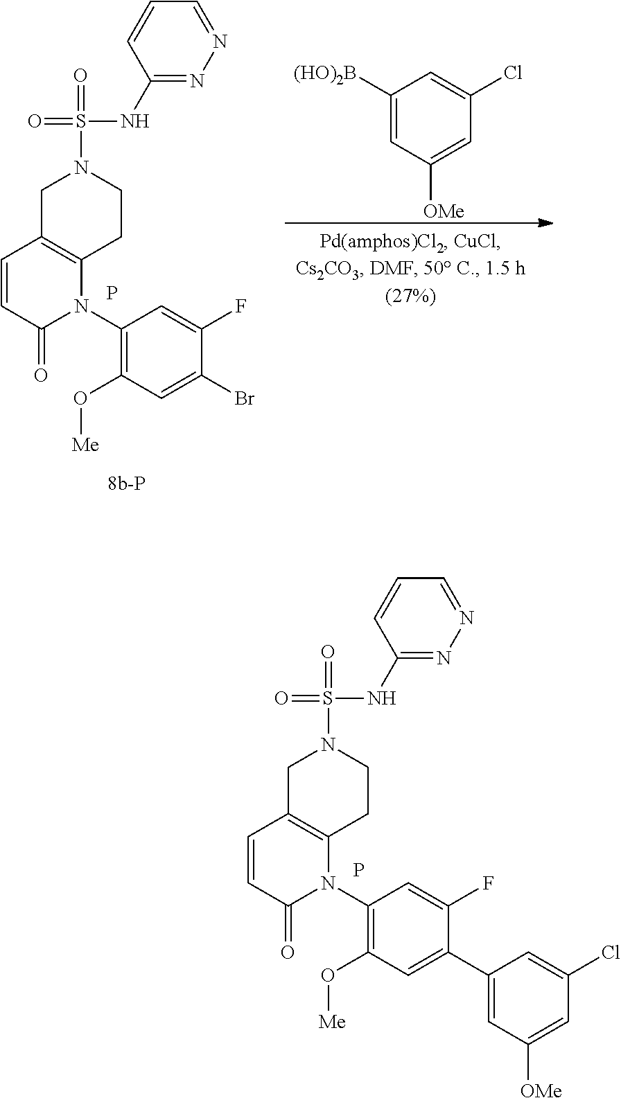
P.C1(N2C3=C(C=CC2=O)CN(S(NC2=NN=CC=C2)(=O)=O)CC3)=C(O[Me])C=C(C2=CC([OMe])=CC(Cl)=C2)C(F)=C1.C1(N2C3=C(C=CC2=O)CN(S(NC2=NN=CC=C2)(=O)=O)CC3)=C(O[Me])C=C(Br)C(F)=C1.P.C1([(HO)2B])=CC([OMe])=CC(Cl)=C1
